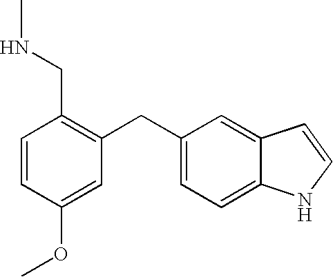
C1=CC(OC)=CC(CC2=CC=C3C(=C2)C=CN3)=C1CNC
